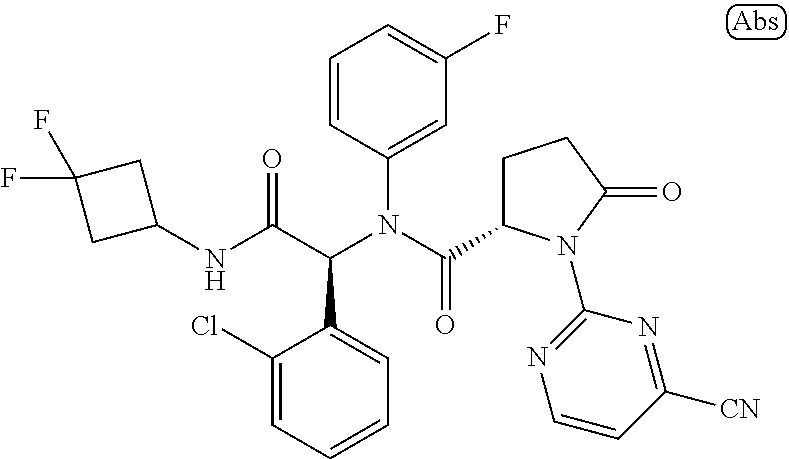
C1=CC(N(C(=O)C2CCC(=O)N2C2=NC=CC([CN])=N2)C(C(NC2CC(F)(F)C2)=O)C2=CC=CC=C2Cl)=CC(F)=C1
